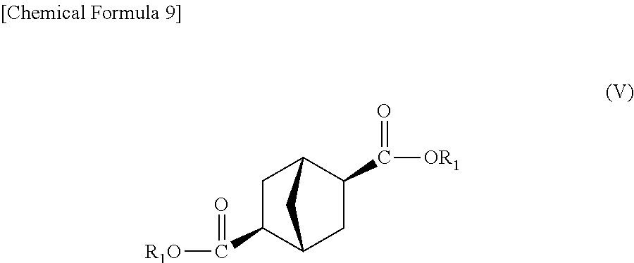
C1(C([OR1])=O)C2CC(C(=O)[R1O])C(C1)C2
